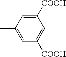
C1=C([COOH])C=C([COOH])C=C1C
